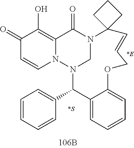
C1(=O)C=CN2C(=C1O)C(=O)N1CN2C(C2=CC=CC=C2)C2=CC=CC=C2OCC=CC12CCC2
